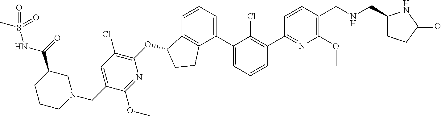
O(C1C2=C(C(C3=CC=CC(C4=NC(OC)=C(CNCC5CCC(=O)N5)C=C4)=C3Cl)=CC=C2)CC1)C1=C(Cl)C=C(CN2CC(C(=O)NS(C)(=O)=O)CCC2)C(OC)=N1
